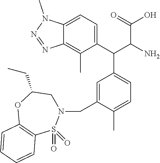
C12=CC=C(C(C(C(=O)O)N)C3=CC=C(C)C(CN4CC(CC)OC5=C(S4(=O)=O)C=CC=C5)=C3)C(C)=C1N=NN2C
